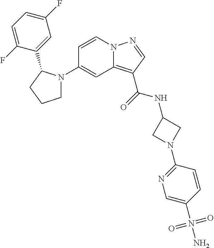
C1(N2CCCC2C2=CC(F)=CC=C2F)=CC2=C(C(=O)NC3CN(C4=NC=C(N(N)(=O)=O)C=C4)C3)C=NN2C=C1
